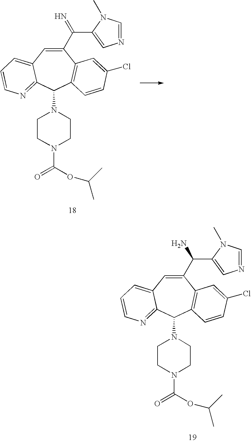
C1(C(N)C2=CN=CN2C)=CC2=CC=CN=C2C(N2CCN(C(=O)OC(C)C)CC2)C2=C1C=C(Cl)C=C2.C1(C(=N)C2=CN=CN2C)=CC2=CC=CN=C2C(N2CCN(C(=O)OC(C)C)CC2)C2=C1C=C(Cl)C=C2
